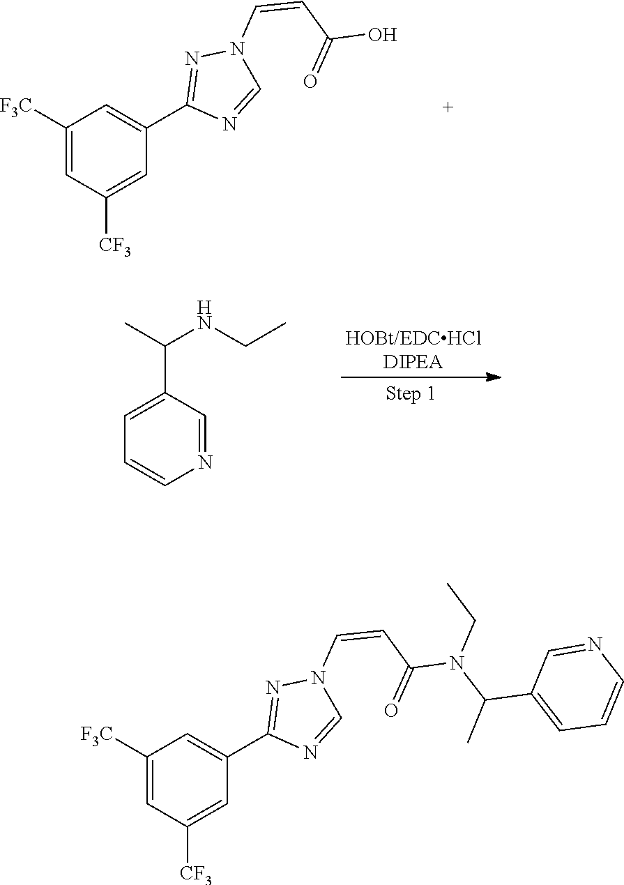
C1([F3C])=CC([CF3])=CC(C2=NN(C=CC(=O)N(C(C)C3=CC=CN=C3)CC)C=N2)=C1.C1([F3C])=CC([CF3])=CC(C2=NN(C=CC(=O)O)C=N2)=C1.N1=CC(C(NCC)C)=CC=C1
